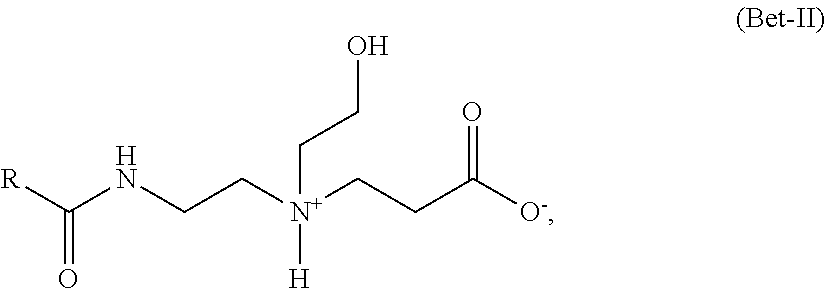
[R]C(NCC[N+](CCC([O-])=O)([H])CCO)=O
